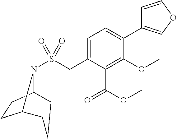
S(CC1=CC=C(C2=COC=C2)C(OC)=C1C(OC)=O)(=O)(=O)N1C2CCC1CCC2
